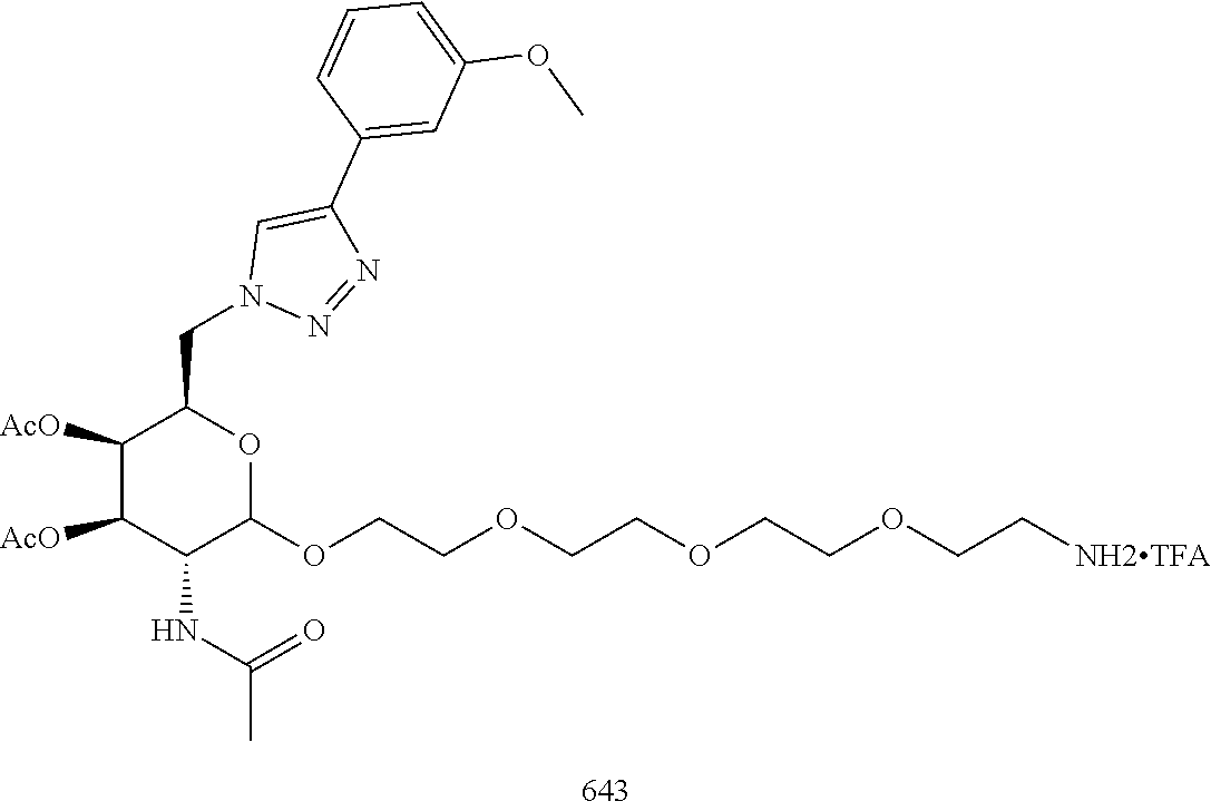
N1=NC(C2=CC(OC)=CC=C2)=CN1CC1C([AcO])C([AcO])C(NC(=O)C)C(OCCOCCOCCOCC[NH2TFA])O1
